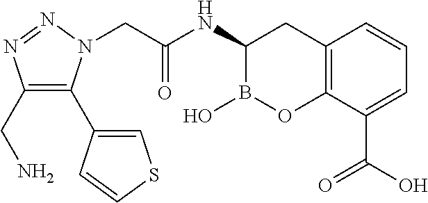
C(C(NC1B(O)OC2=C(C1)C=CC=C2C(O)=O)=O)N1C(C2=CSC=C2)=C(CN)N=N1
